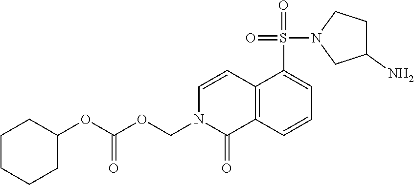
C12=C(C=CC=C1S(N1CC(N)CC1)(=O)=O)C(=O)N(COC(OC1CCCCC1)=O)C=C2
